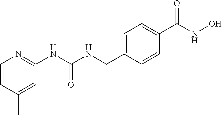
C1=CC(C)=CC(NC(NCC2=CC=C(C(NO)=O)C=C2)=O)=N1
